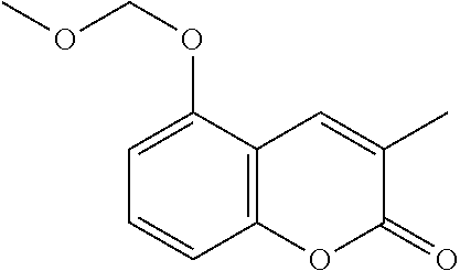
C12=C(C(OCOC)=CC=C1)C=C(C)C(=O)O2
